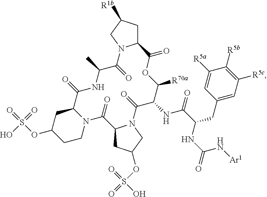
C12CC([R1b])CN1C(=O)C(C)NC(=O)C1CC(OS(=O)(=O)O)CCN1C(=O)C1CC(OS(=O)(O)=O)CN1C(=O)C(NC(=O)C(CC1=CC([R5c])=C([R5b])C([R5a])=C1)NC(N[Ar1])=O)C([R70a])OC2=O
